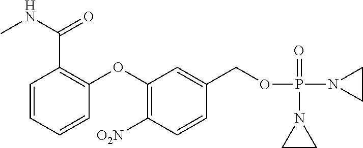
C1(OC2=C(C(NC)=O)C=CC=C2)=C([O2N])C=CC(COP(N2CC2)(=O)N2CC2)=C1
